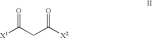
[X1]C(CC([X2])=O)=O
